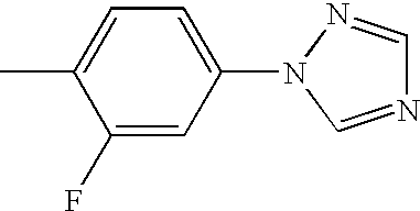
C1(F)=CC(N2N=CN=C2)=CC=C1C
